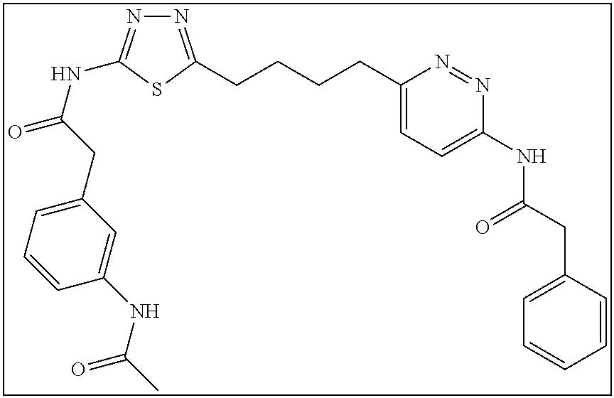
N1=C(CCCCC2=CC=C(NC(CC3=CC=CC=C3)=O)N=N2)SC(NC(=O)CC2=CC=CC(NC(C)=O)=C2)=N1
